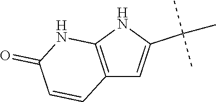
N1C2=C(C=C1C(C)(C)C)C=CC(=O)N2
